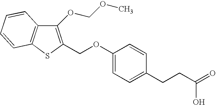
C1(OCOC)=C(COC2=CC=C(CCC(=O)O)C=C2)SC2=C1C=CC=C2
